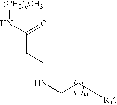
C(C(N[(CH2)nCH3])=O)CNCC[R3]
